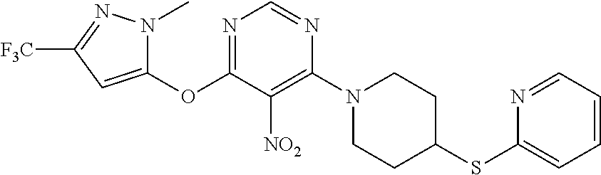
O(C1=NC=NC(N2CCC(SC3=CC=CC=N3)CC2)=C1[NO2])C1=CC([F3C])=NN1C
